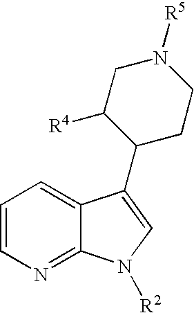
N1=C2C(=CC=C1)C(C1CCN([R5])CC1[R4])=CN2[R2]
